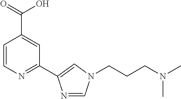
C1=CN=C(C2=CN(CCCN(C)C)C=N2)C=C1C(=O)O
